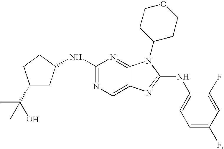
N1=C(NC2CCC(C(C)(C)O)C2)N=C2C(=C1)N=C(NC1=CC=C(F)C=C1F)N2C1CCOCC1
